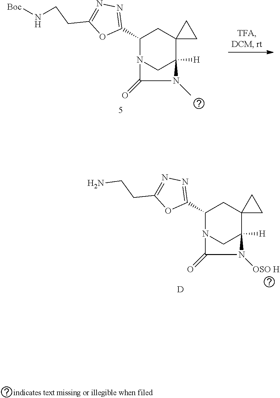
C1(C2=NN=C(CCN[Boc])O2)N2CC([H])(C3(C1)CC3)N(C)C2=O.C1(C2=NN=C(CCN)O2)N2CC([H])(C3(C1)CC3)N([OSO H])C2=O.[D]
